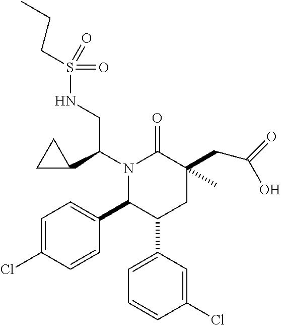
C1=C(C2CC(C)(CC(=O)O)C(=O)N(C(CNS(=O)(=O)CCC)C3CC3)C2C2=CC=C(Cl)C=C2)C=C(Cl)C=C1
